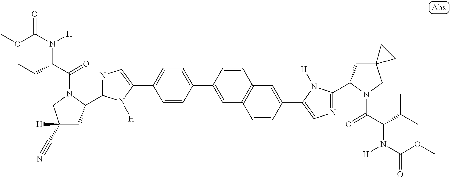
N1=C(C2CC([H])(C#N)CN2C(C(CC)N(C(OC)=O)[H])=O)N([H])C(C2=CC=C(C3=CC4=C(C=C(C5=CN=C(C6CC7(CN6C(C(C(C)C)N(C(=O)OC)[H])=O)CC7)N5[H])C=C4)C=C3)C=C2)=C1
